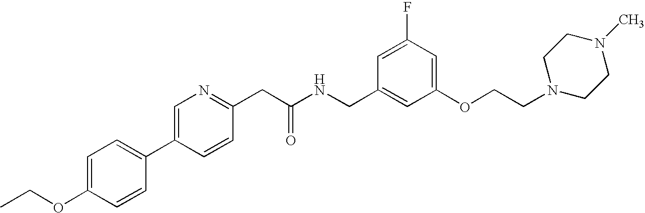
O(C1=CC=C(C2=CN=C(CC(NCC3=CC(OCCN4CCN(C)CC4)=CC(F)=C3)=O)C=C2)C=C1)CC
